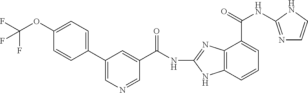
C12=C(C=CC=C1C(NC1=NC=CN1)=O)NC(NC(C1=CC(C3=CC=C(OC(F)(F)F)C=C3)=CN=C1)=O)=N2
